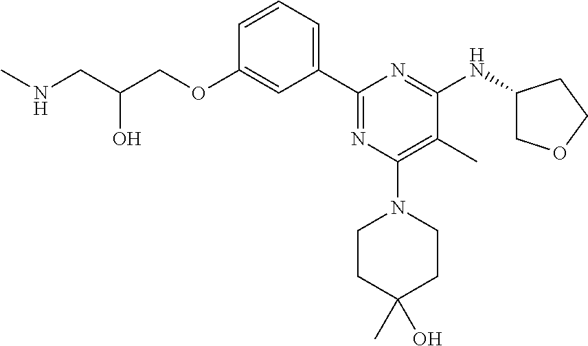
C1=CC=C(C2=NC(N3CCC(C)(O)CC3)=C(C)C(NC3COCC3)=N2)C=C1OCC(CNC)O
